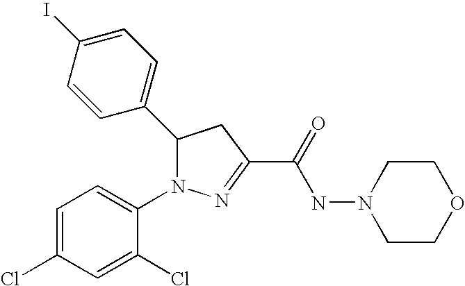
C1(C2N(C3=CC=C(Cl)C=C3Cl)N=C(C(=O)NN3CCOCC3)C2)=CC=C(I)C=C1
